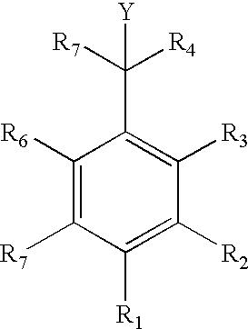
C1([R6])=C([R7])C([R1])=C([R2])C([R3])=C1C([R7])([R4])[Y]
